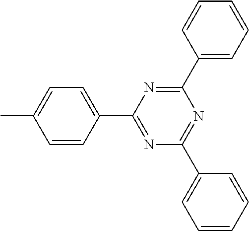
C1(C2=CC=CC=C2)=NC(C2=CC=C(C)C=C2)=NC(C2=CC=CC=C2)=N1
